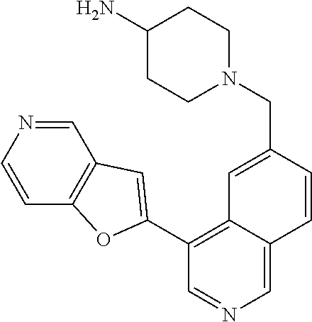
N1(CC2=CC3=C(C4=CC5=C(C=CN=C5)O4)C=NC=C3C=C2)CCC(N)CC1
